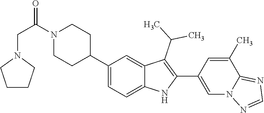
C1(C2CCN(C(=O)CN3CCCC3)CC2)=CC=C2C(=C1)C(C(C)C)=C(C1=CN3C(=NC=N3)C(C)=C1)N2
